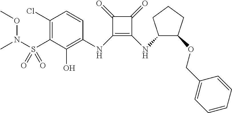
C1(Cl)=C(S(=O)(=O)N(C)OC)C(O)=C(NC2=C(NC3C(OCC4=CC=CC=C4)CCC3)C(=O)C2=O)C=C1
